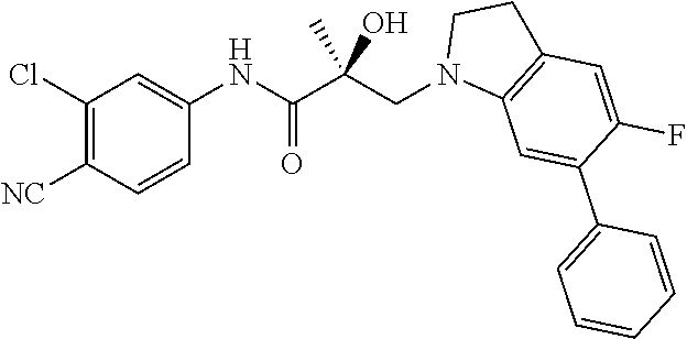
C1(Cl)=C([NC])C=CC(NC(C(CN2C3=C(CC2)C=C(F)C(C2=CC=CC=C2)=C3)(O)C)=O)=C1
